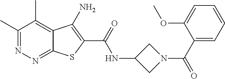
C1(C)=NN=C2C(=C1C)C(N)=C(C(=O)NC1CN(C(=O)C3=CC=CC=C3OC)C1)S2
